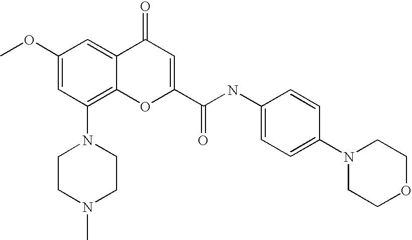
C1(OC)=CC(N2CCN(C)CC2)=C2C(=C1)C(=O)C=C(C(NC1=CC=C(N3CCOCC3)C=C1)=O)O2
